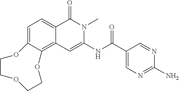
C1=C2C(=C3C(=C1)C(=O)N(C)C(NC(=O)C1=CN=C(N)N=C1)=C3)OCCOCCO2
